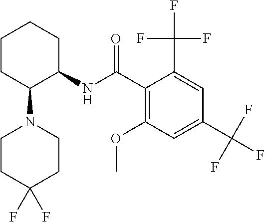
C1CC(N2CCC(F)(F)CC2)C(NC(C2=C(OC)C=C(C(F)(F)F)C=C2C(F)(F)F)=O)CC1
